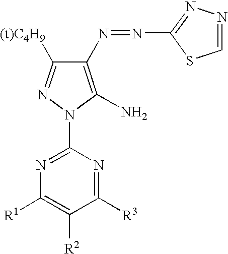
C1(N=NC2=NN=CS2)=C(N)N(C2=NC([R1])=C([R2])C([R3])=N2)N=C1[(t)C4H9]
